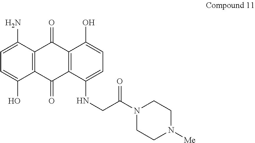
C1=C(O)C2=C(C(N)=C1)C(=O)C1=C(C2=O)C(NCC(N2CCN([Me])CC2)=O)=CC=C1O
